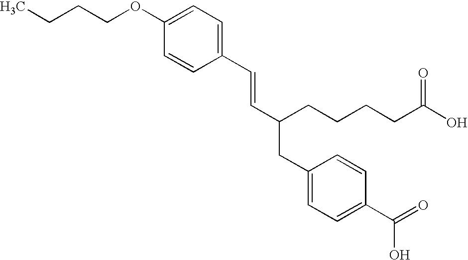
C1(OCCCC)=CC=C(C=CC(CCCCC(O)=O)CC2=CC=C(C(O)=O)C=C2)C=C1
